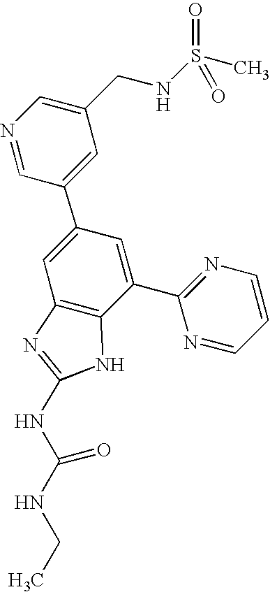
N1=CC(C2=CC3=C(C(C4=NC=CC=N4)=C2)NC(NC(NCC)=O)=N3)=CC(CNS(C)(=O)=O)=C1
